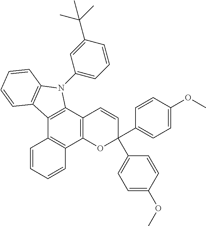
C12=C(C3=C(C4=C1C=CC=C4)OC(C1=CC=C(OC)C=C1)(C1=CC=C(OC)C=C1)C=C3)N(C1=CC=CC(C(C)(C)C)=C1)C1=C2C=CC=C1
